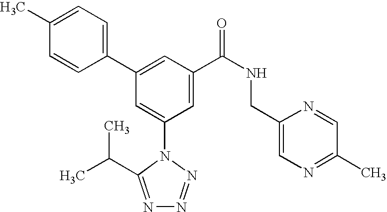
C1(C2=CC(C(NCC3=CN=C(C)C=N3)=O)=CC(N3C(C(C)C)=NN=N3)=C2)=CC=C(C)C=C1
